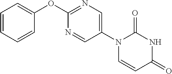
C1=CC=CC(OC2=NC=C(N3C=CC(=O)NC3=O)C=N2)=C1
